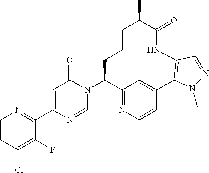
C12=NC=CC(=C1)C1=C(NC(=O)C(C)CCCC2N2C(=O)C=C(C3=NC=CC(Cl)=C3F)N=C2)C=NN1C
